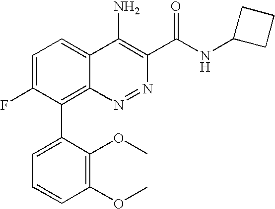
C1=C(F)C(C2=CC=CC(OC)=C2OC)=C2C(=C1)C(N)=C(C(NC1CCC1)=O)N=N2
